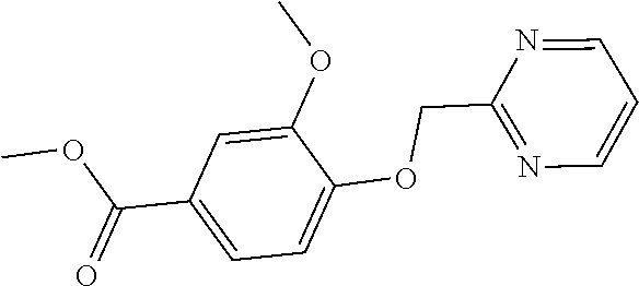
COC(C1=CC=C(OCC2=NC=CC=N2)C(OC)=C1)=O
